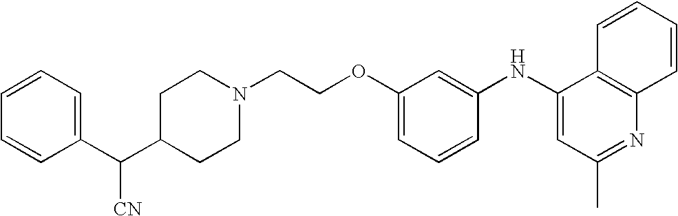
N1(CCOC2=CC=CC(NC3=CC(C)=NC4=C3C=CC=C4)=C2)CCC(C(C2=CC=CC=C2)[CN])CC1
